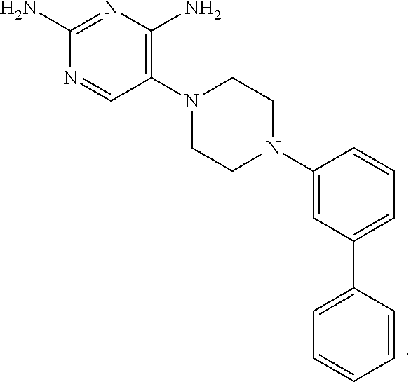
C1(N)=NC(N)=C(N2CCN(C3=CC(C4=CC=CC=C4)=CC=C3)CC2)C=N1
